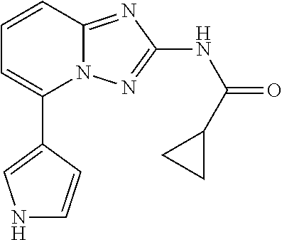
C1(C2=CNC=C2)=CC=CC2=NC(NC(=O)C3CC3)=NN12
